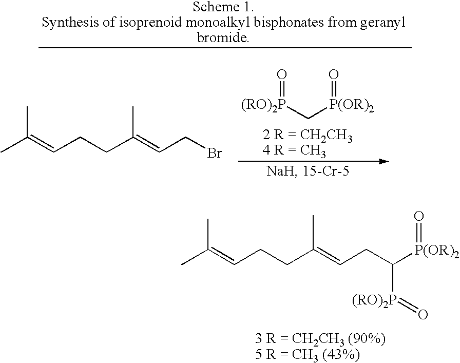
BrCC=C(CCC=C(C)C)C.[2 R = CH2CH34 R = CH3].[(RO)2P](C[P(OR)2]=O)=O.C(C(=CCC([P(OR)2]=O)[(RO)2P]=O)C)CC=C(C)C.[3 R = CH2CH3 (90%)5 R = CH3 (43%)]
